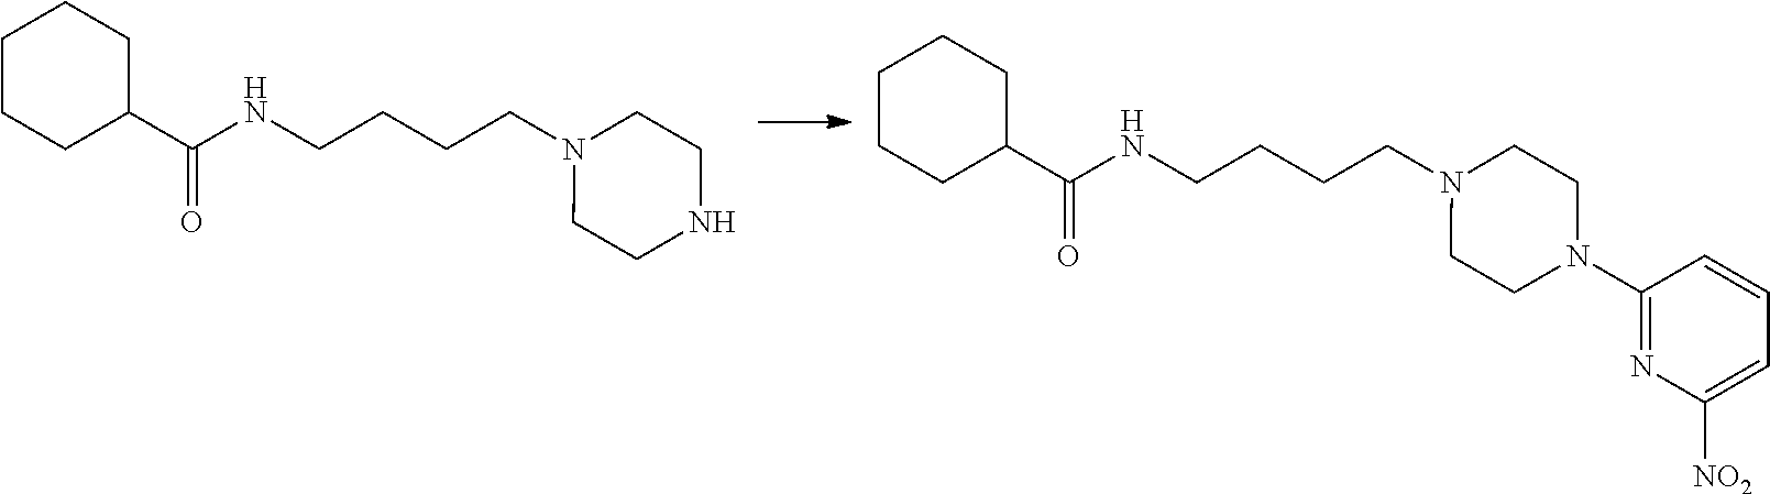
N(CCCCN1CCNCC1)C(C1CCCCC1)=O.N(CCCCN1CCN(C2=NC([NO2])=CC=C2)CC1)C(C1CCCCC1)=O
